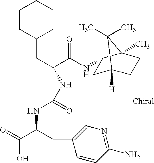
C(C(C(NC1CC2([H])CCC1(C)C2(C)C)=O)NC(NC(C(=O)O)CC1=CN=C(N)C=C1)=O)C1CCCCC1
